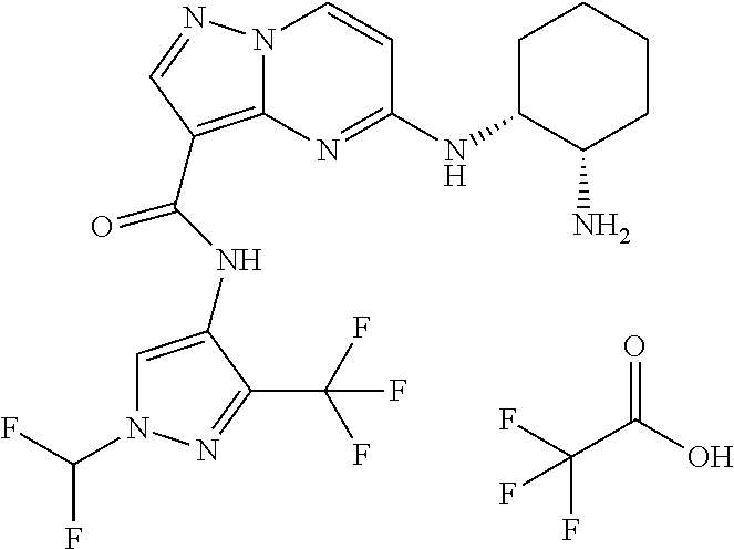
FC(C(O)=O)(F)F.N12C(=C(C(NC3=CN(C(F)F)N=C3C(F)(F)F)=O)C=N1)N=C(NC1CCCCC1N)C=C2
